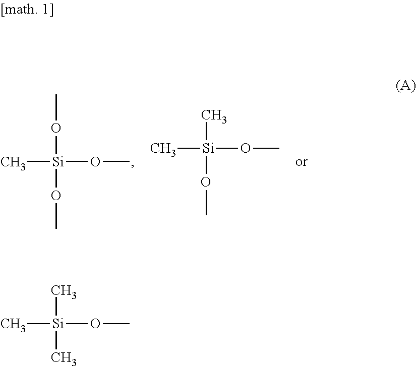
C[Si](OC)(OC)OC.C[Si](OC)(C)OC.C[Si](OC)(C)C
